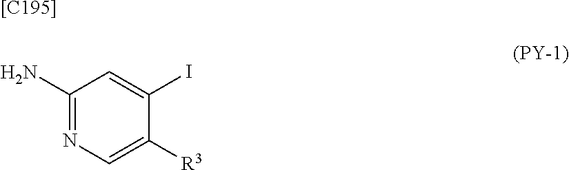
[[C195]].C1(N)=NC=C([R3])C(I)=C1
